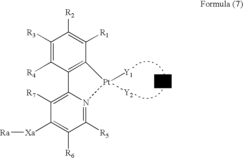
C1([R3])=C([R4])C2=C(C([R1])=C1[R2])[Pt]([Y1])([Y2])N1=C([R5])C([R6])=C([Xa][Ra])C([R7])=C21.[L1]
